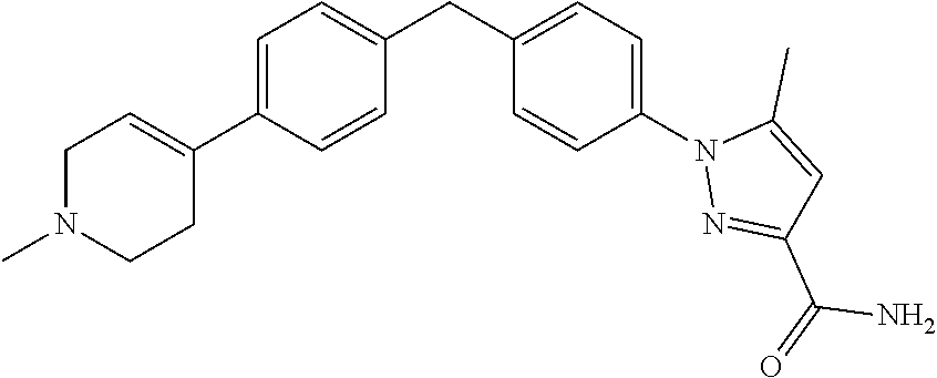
C1N(C)CCC(C2=CC=C(CC3=CC=C(N4N=C(C(=O)N)C=C4C)C=C3)C=C2)=C1
